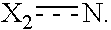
[X2]n
